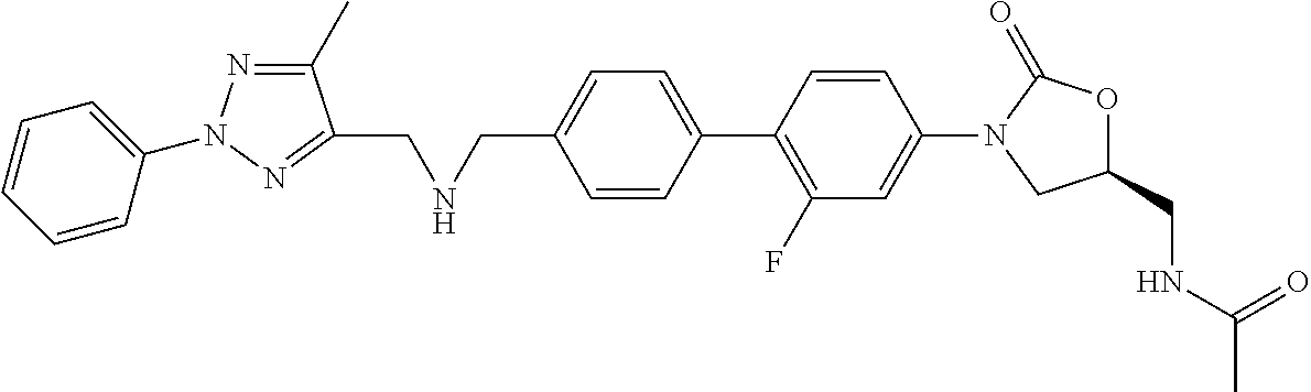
C1=CC(C2=C(F)C=C(N3CC(CNC(C)=O)OC3=O)C=C2)=CC=C1CNCC1=NN(C2=CC=CC=C2)N=C1C
